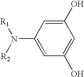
N(C1=CC(O)=CC(O)=C1)([R2])[R1]
